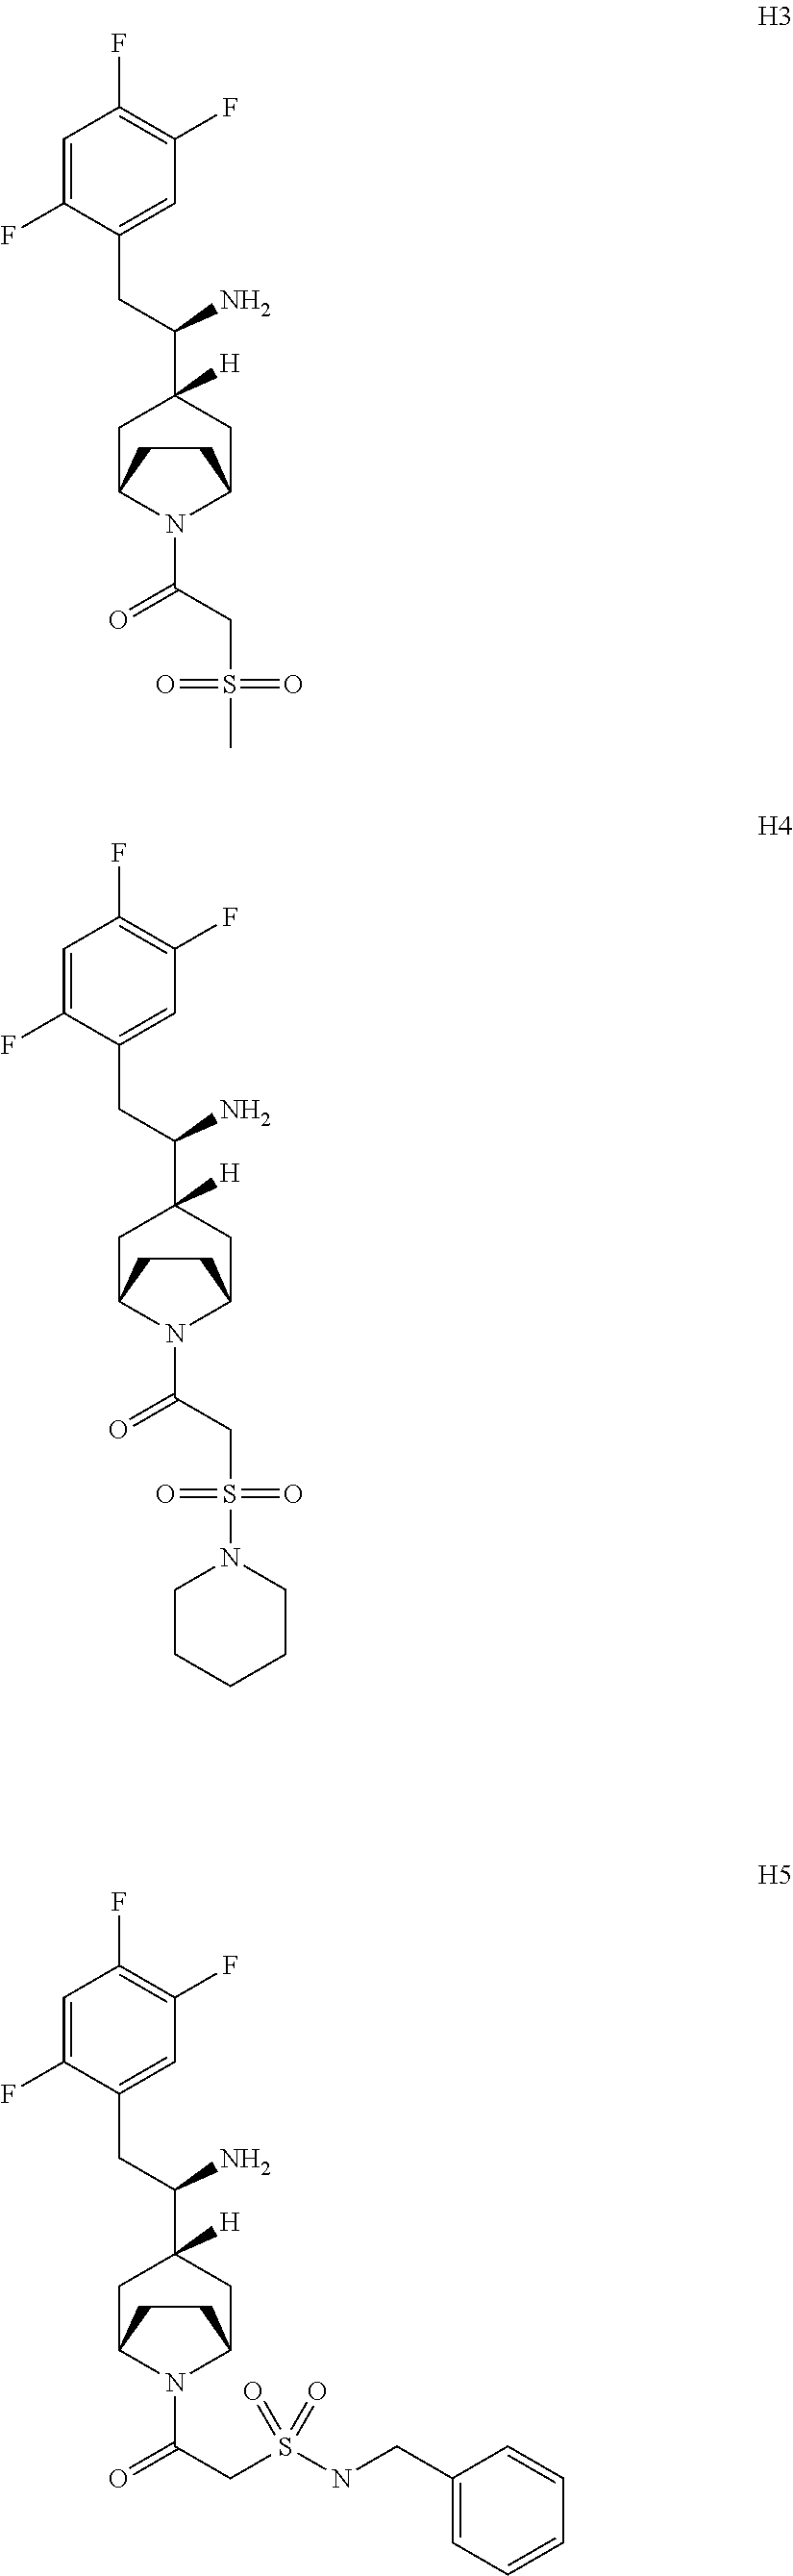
C1=C(F)C(CC(C2([H])CC3N(C(=O)CS(C)(=O)=O)C(C2)CC3)N)=CC(F)=C1F.C1=C(F)C(CC(C2([H])CC3N(C(=O)CS(N4CCCCC4)(=O)=O)C(C2)CC3)N)=CC(F)=C1F.C1=C(F)C(CC(C2([H])CC3N(C(=O)CS(NCC4=CC=CC=C4)(=O)=O)C(C2)CC3)N)=CC(F)=C1F
